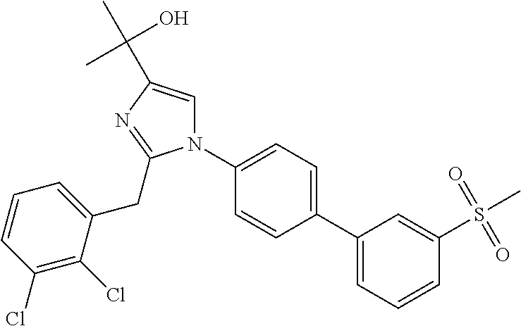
N1(C2=CC=C(C3=CC=CC(S(=O)(=O)C)=C3)C=C2)C=C(C(C)(O)C)N=C1CC1=CC=CC(Cl)=C1Cl
